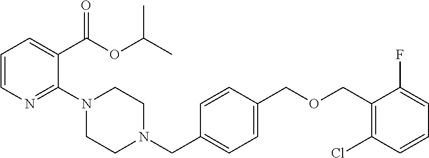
C1=CN=C(N2CCN(CC3=CC=C(COCC4=C(Cl)C=CC=C4F)C=C3)CC2)C(C(OC(C)C)=O)=C1
